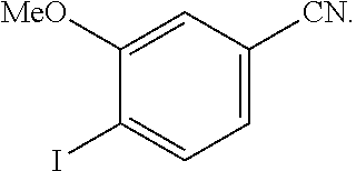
[CN]C1=CC=C(I)C([MeO])=C1
